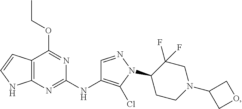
C12=C(N=C(NC3=C(Cl)N(C4CCN(C5COC5)CC4(F)F)N=C3)N=C1OCC)NC=C2
